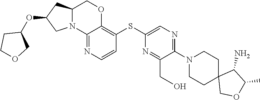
C12(COC(C)C1N)CCN(C1=NC=C(SC3=C4OCC5CC(OC6CCOC6)CN5C4=NC=C3)N=C1CO)CC2
